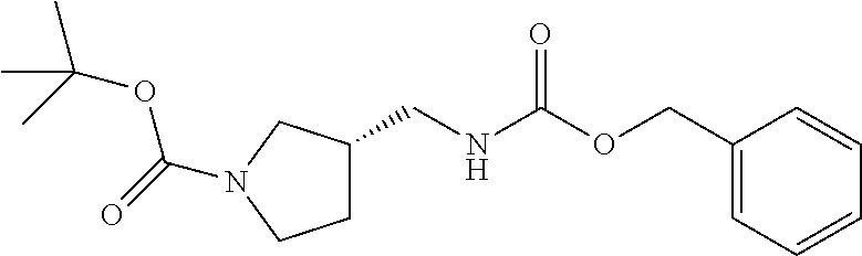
C1C(CNC(=O)OCC2=CC=CC=C2)CN(C(OC(C)(C)C)=O)C1
